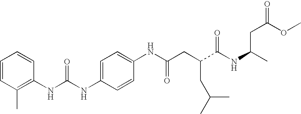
C1=C(NC(NC2=C(C)C=CC=C2)=O)C=CC(NC(CC(C(NC(C)CC(=O)OC)=O)CC(C)C)=O)=C1
